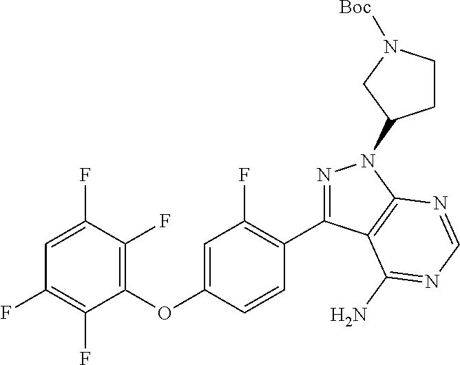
N1=C(C2=C(F)C=C(OC3=C(F)C(F)=CC(F)=C3F)C=C2)C2=C(N1C1CCN([Boc])C1)N=CN=C2N
